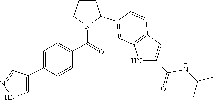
C1=C(C2=CNN=C2)C=CC(C(N2C(C3=CC4=C(C=C(C(NC(C)C)=O)N4)C=C3)CCC2)=O)=C1
